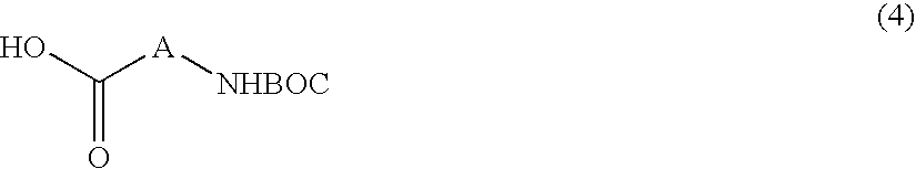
OC([A][NHBOC])=O
